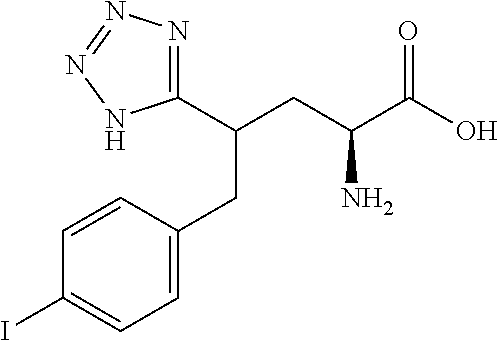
C1=C(CC(CC(C(O)=O)N)C2=NN=NN2)C=CC(I)=C1
